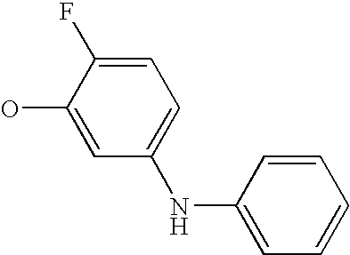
OC1=CC(NC2=CC=CC=C2)=CC=C1F
